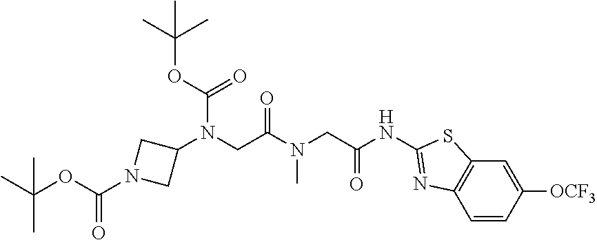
C(NC1=NC2=C(C=C([OCF3])C=C2)S1)(CN(C(CN(C(OC(C)(C)C)=O)C1CN(C(OC(C)(C)C)=O)C1)=O)C)=O
